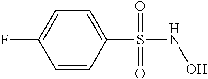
C1(S(NO)(=O)=O)=CC=C(F)C=C1
